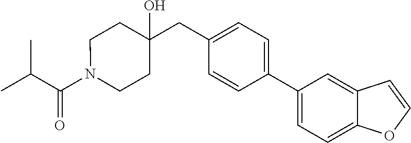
C(=O)(C(C)C)N1CCC(CC2=CC=C(C3=CC=C4C(=C3)C=CO4)C=C2)(O)CC1
